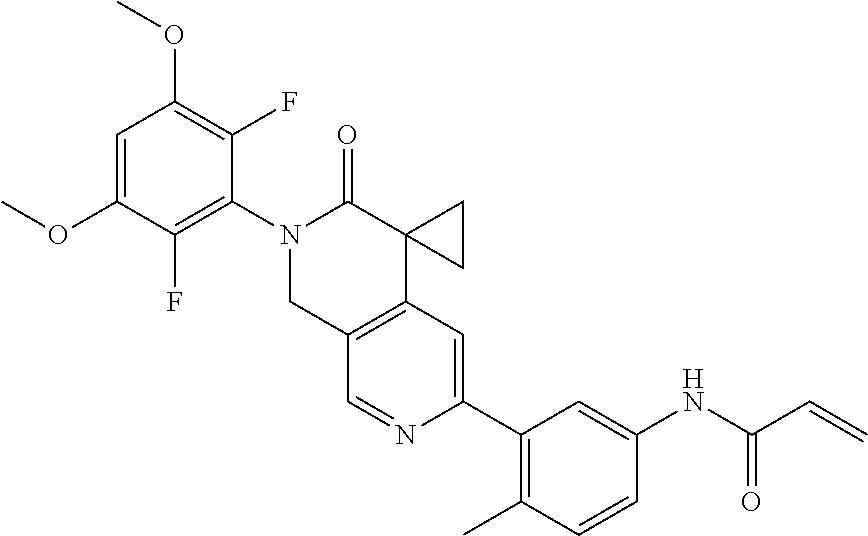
C12=C(C=C(C3=C(C)C=CC(NC(C=C)=O)=C3)N=C1)C1(C(=O)N(C3=C(F)C(OC)=CC(OC)=C3F)C2)CC1
